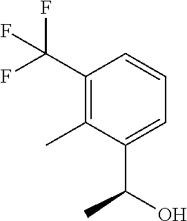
C(C1=C(C)C(C(O)C)=CC=C1)(F)(F)F
